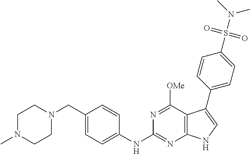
C1N(C)CCN(CC2=CC=C(NC3=NC4=C(C([OMe])=N3)C(C3=CC=C(S(N(C)C)(=O)=O)C=C3)=CN4)C=C2)C1
